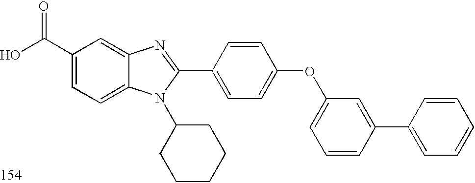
OC(C1=CC=C2C(=C1)N=C(C1=CC=C(OC3=CC=CC(C4=CC=CC=C4)=C3)C=C1)N2C1CCCCC1)=O
